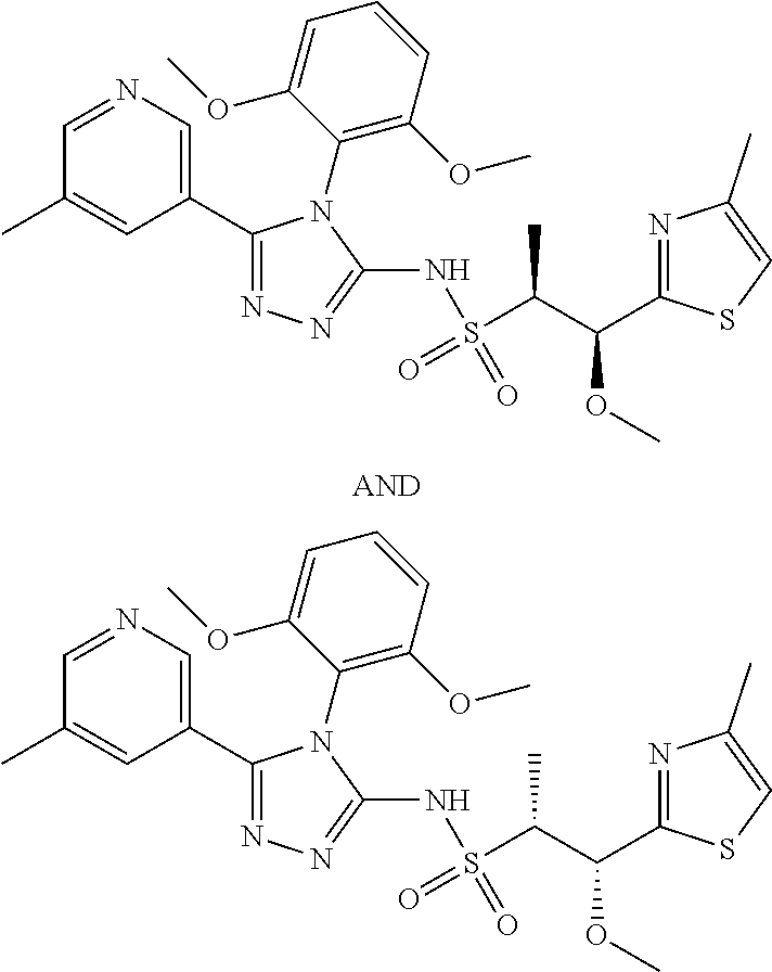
N1=C(C2=CN=CC(C)=C2)N(C2=C(OC)C=CC=C2OC)C(NS(C(C(OC)C2=NC(C)=CS2)C)(=O)=O)=N1.N1=C(C2=CN=CC(C)=C2)N(C2=C(OC)C=CC=C2OC)C(NS(C(C(OC)C2=NC(C)=CS2)C)(=O)=O)=N1
